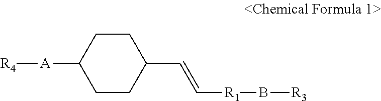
C1CC([A][R4])CCC1C=C[R1]B[R3]
